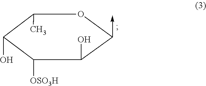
C1(C)C(O)C([OSO3H])C(O)C(->C)O1
